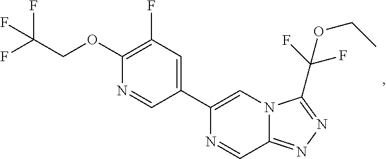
C1(C2=CC(F)=C(OCC(F)(F)F)N=C2)=CN2C(=NN=C2C(F)(F)OCC)C=N1
